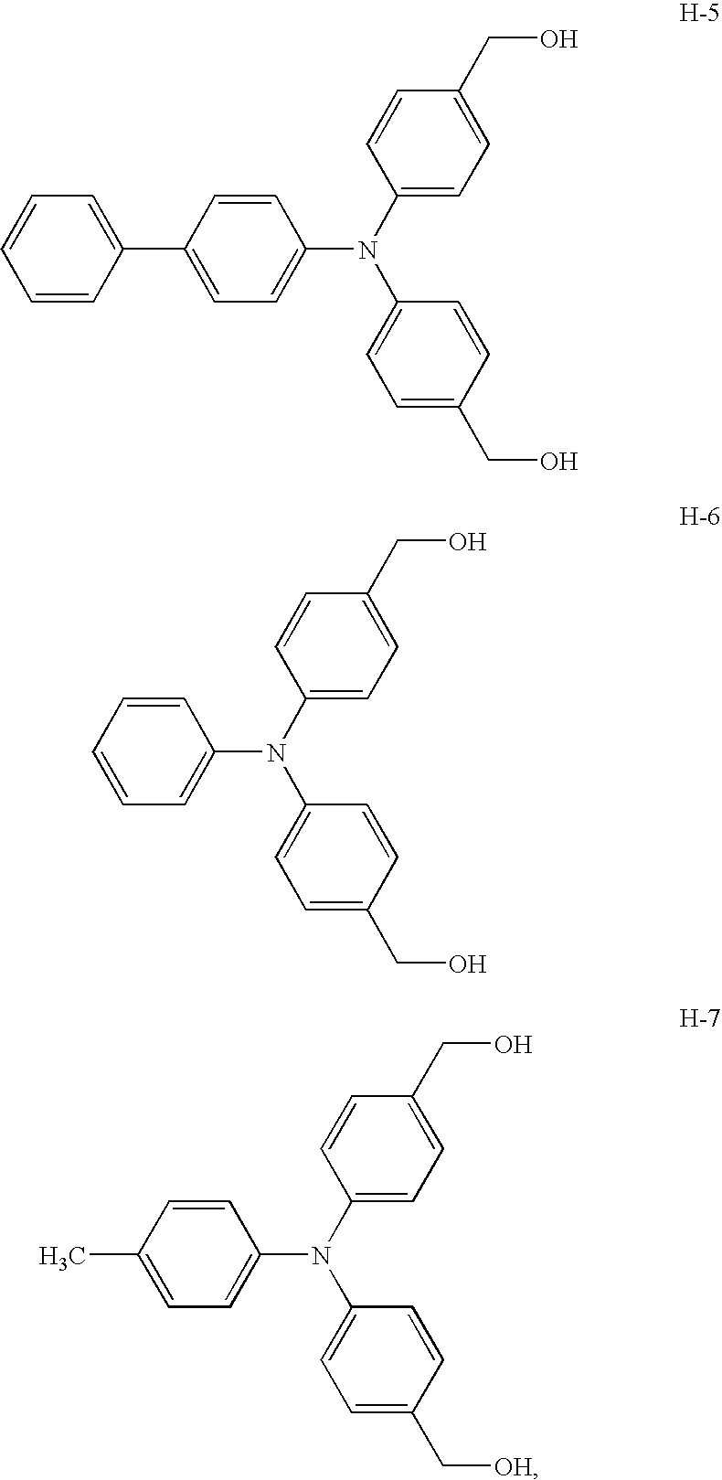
C1=CC(C2=CC=CC=C2)=CC=C1N(C1=CC=C(CO)C=C1)C1=CC=C(CO)C=C1.C1=CC=CC=C1N(C1=CC=C(CO)C=C1)C1=CC=C(CO)C=C1.C1=CC(C)=CC=C1N(C1=CC=C(C[OH])C=C1)C1=CC=C(CO)C=C1
